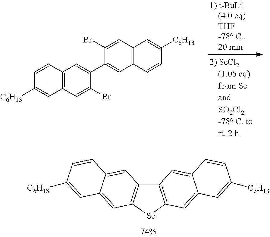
C12=C(C=C(Br)C(C3=CC4=C(C=C3Br)C=C([C6H13])C=C4)=C1)C=C([C6H13])C=C2.C12=C([Se]C3=C1C=C1C(=C3)C=C([C6H13])C=C1)C=C1C(=C2)C=CC([C6H13])=C1
